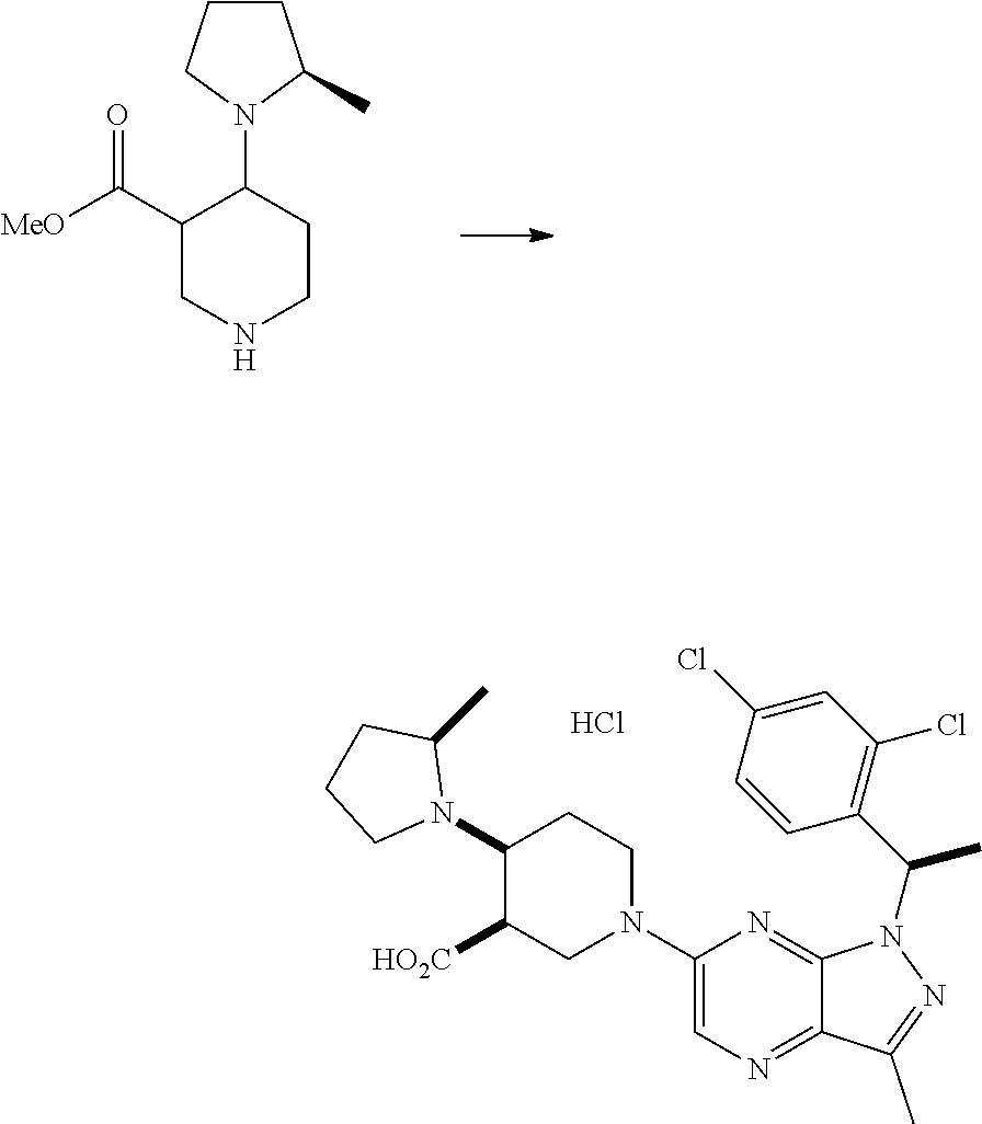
C1CCN(C2CCNCC2C([MeO])=O)C1C.C1(N2CCC(N3C(C)CCC3)C([HO2C])C2)=CN=C2C(=N1)N(C(C1=C(Cl)C=C(Cl)C=C1)C)N=C2C.Cl
